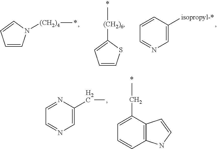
C1=CN([(CH2)4]C)C=C1.C[(CH2)6]C1=CC=CS1.C1=C([isopropyl-*])C=CC=N1.C1=C(CC)N=CC=N1.CCC1=CC=CC2=C1C=CN2
